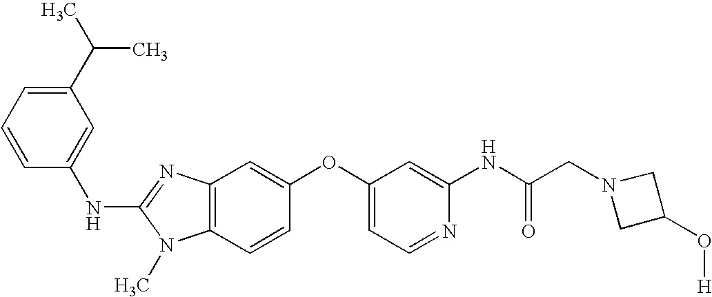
C1(C(C)C)=CC=CC(NC2=NC3=C(N2C)C=CC(OC2=CC=NC(NC(CN4CC(O[H])C4)=O)=C2)=C3)=C1
